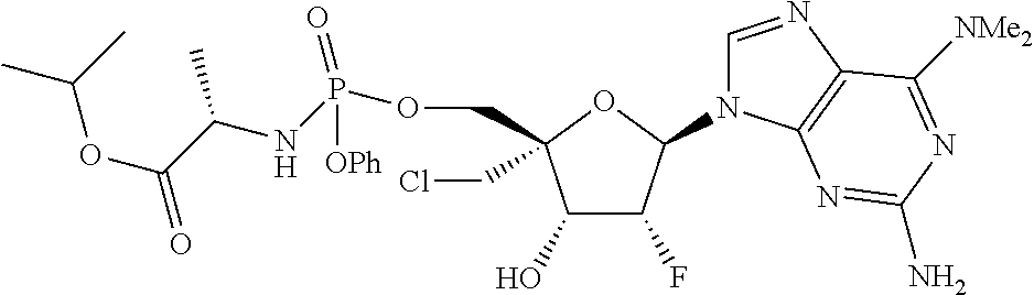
C1(O)C(F)C(N2C=NC3=C2N=C(N)N=C3[NMe2])OC1(COP(NC(C(OC(C)C)=O)C)(=O)[OPh])CCl
